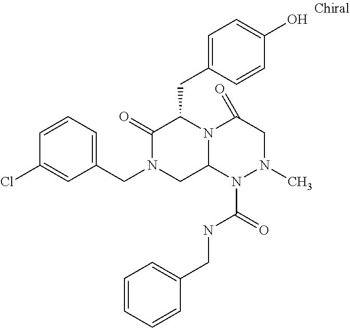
C1(CN2CC3N(C(CC4=CC=C(O)C=C4)C2=O)C(=O)CN(C)N3C(=O)NCC2=CC=CC=C2)=CC=CC(Cl)=C1
